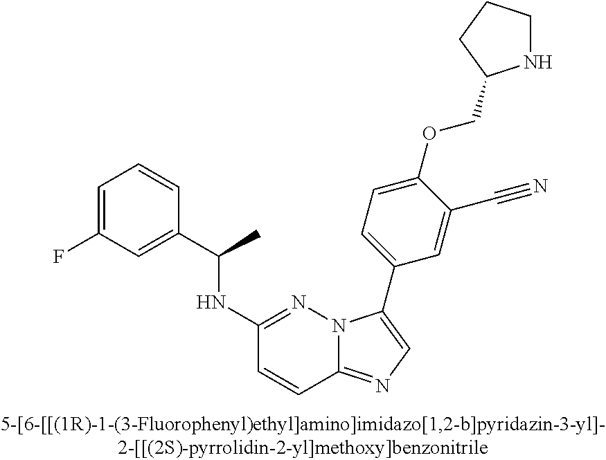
C1(NC(C2=CC(F)=CC=C2)C)=NN2C(=NC=C2C2=CC=C(OCC3NCCC3)C(C#N)=C2)C=C1
